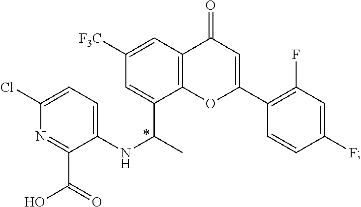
N1=C(C(O)=O)C(NC(C2=CC([F3C])=CC3=C2OC(C2=C(F)C=C(F)C=C2)=CC3=O)C)=CC=C1Cl
